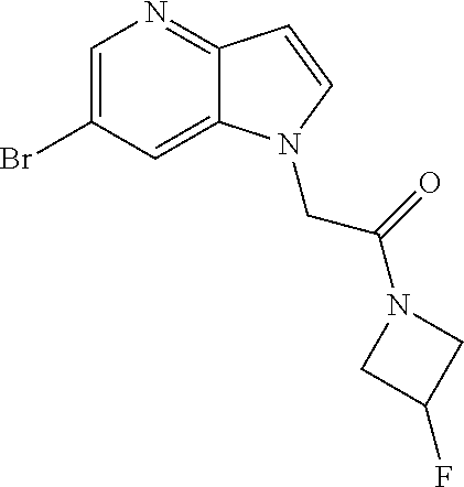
C1=C(Br)C=C2C(=N1)C=CN2CC(=O)N1CC(F)C1
